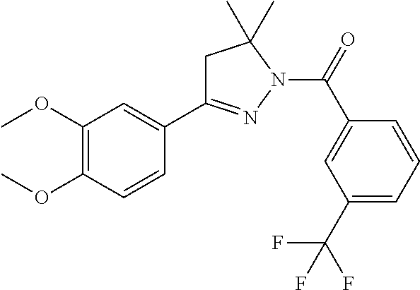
C1C(C2=CC(OC)=C(OC)C=C2)=NN(C(=O)C2=CC(C(F)(F)F)=CC=C2)C1(C)C
